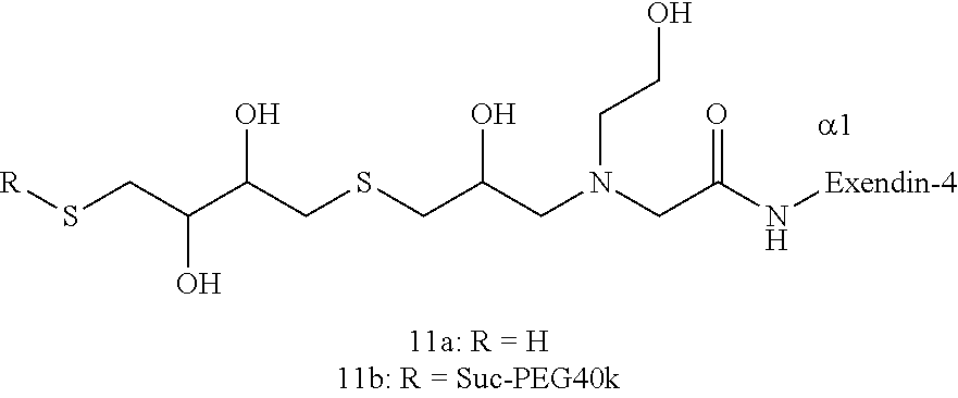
[R]SCC(C(CSCC(CN(CC(N[Exendin-4])=O)CCO)O)O)O
